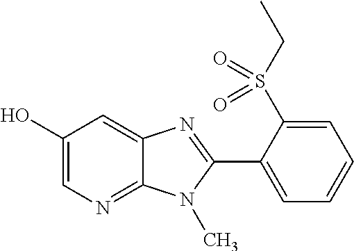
C1(O)=CN=C2C(=C1)N=C(C1=CC=CC=C1S(CC)(=O)=O)N2C
